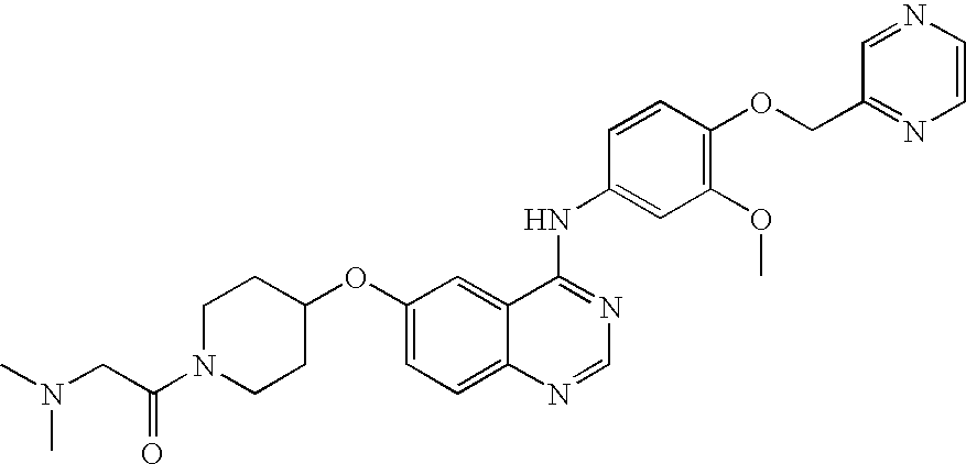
C1N(C(CN(C)C)=O)CCC(OC2=CC=C3C(=C2)C(NC2=CC(OC)=C(OCC4=NC=CN=C4)C=C2)=NC=N3)C1
